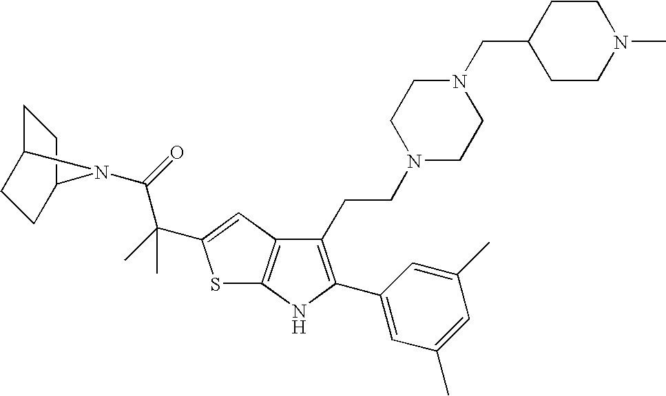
C12=C(C=C(C(C)(C(=O)N3C4CCC3CC4)C)S1)C(CCN1CCN(CC3CCN(C)CC3)CC1)=C(C1=CC(C)=CC(C)=C1)N2
